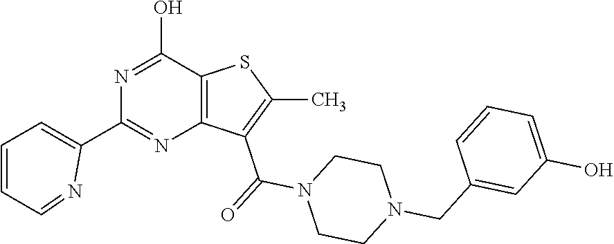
N1=C(O)C2=C(N=C1C1=CC=CC=N1)C(C(N1CCN(CC3=CC(O)=CC=C3)CC1)=O)=C(C)S2
